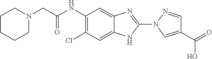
C1(NC(=O)CN2CCCCC2)=C(Cl)C=C2C(=C1)N=C(N1C=C(C(=O)O)C=N1)N2
